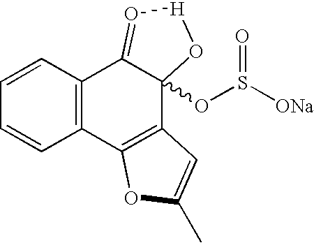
C1=CC=CC2=C1C1=O[H]OC1(OS([ONa])=O)C1=C2OC(C)=C1
